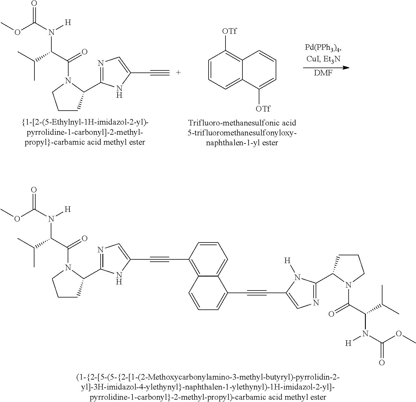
COC(N([H])C(C(C)C)C(=O)N1CCCC1C1=NC=C(C#CC2=C3C(=CC=C2)C(C#CC2=CN=C(C4CCCN4C(=O)C(N([H])C(OC)=O)C(C)C)N2[H])=CC=C3)N1)=O.COC(N([H])C(C(C)C)C(=O)N1CCCC1C1=NC=C(C#[C+])N1)=O.[DMF].C1=CC=C2C(=C1[OTf])C=CC=C2[OTf]
